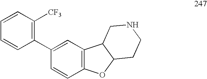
C1=CC=CC(C2=CC3=C(C=C2)OC2C3CNCC2)=C1[CF3]
